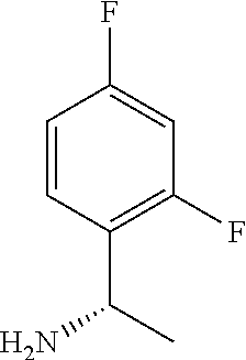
C1(F)=C(C(N)C)C=CC(F)=C1
